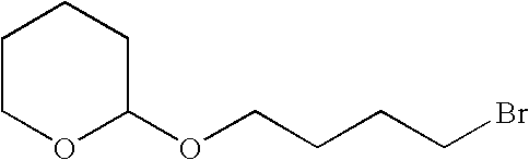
O(CCCCBr)C1CCCCO1
